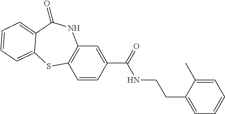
C1=CC(C(=O)NCCC2=CC=CC=C2C)=CC2=C1SC1=CC=CC=C1C(=O)N2
